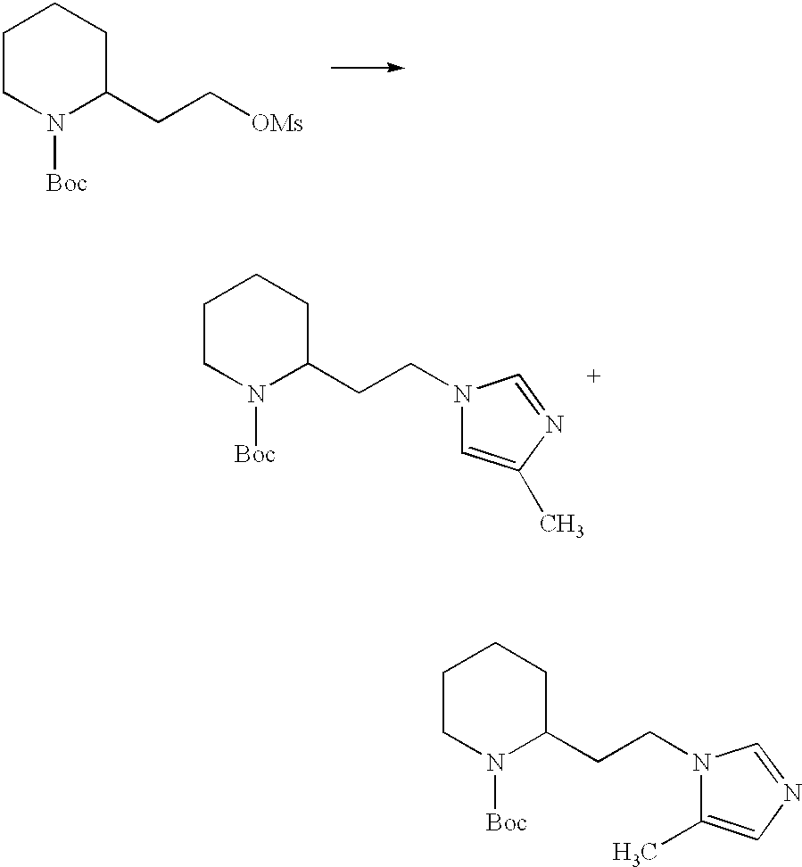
C1CN([Boc])C(CC[OMs])CC1.C1CN([Boc])C(CCN2C=C(C)N=C2)CC1.C1CN([Boc])C(CCN2C(C)=CN=C2)CC1
